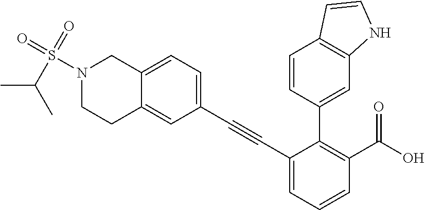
C12=CC=C(C#CC3=CC=CC(C(O)=O)=C3C3=CC4=C(C=C3)C=CN4)C=C1CCN(S(=O)(=O)C(C)C)C2
